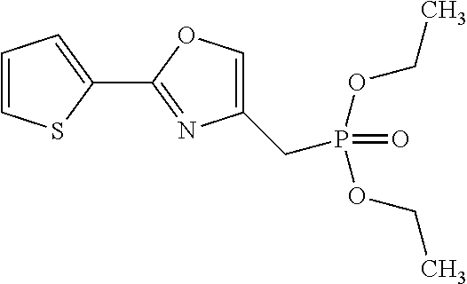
P(OCC)(=O)(OCC)CC1=COC(C2=CC=CS2)=N1
